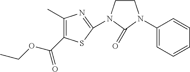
C1(C)=C(C(OCC)=O)SC(N2C(=O)N(C3=CC=CC=C3)CC2)=N1
